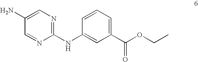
C1(NC2=CC(C(OCC)=O)=CC=C2)=NC=C(N)C=N1
